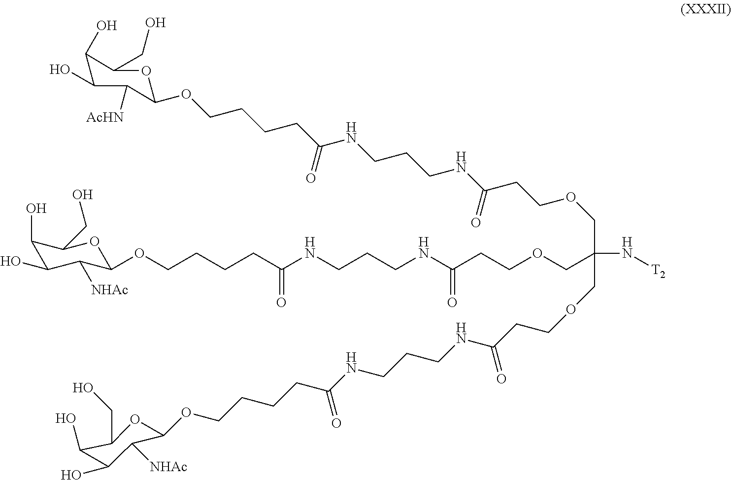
C(CCNC(CCOCC(N[T2])(COCCC(NCCCNC(CCCCOC1C([AcHN])C(O)C(O)C(CO)O1)=O)=O)COCCC(NCCCNC(CCCCOC1C([NHAc])C(O)C(O)C(CO)O1)=O)=O)=O)NC(CCCCOC1C([NHAc])C(O)C(O)C(CO)O1)=O
